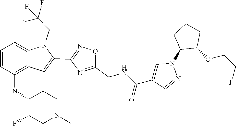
C12=C(NC3C(F)CN(C)CC3)C=CC=C1N(CC(F)(F)F)C(C1=NOC(CNC(C3=CN(C4C(OCCF)CCC4)N=C3)=O)=N1)=C2
